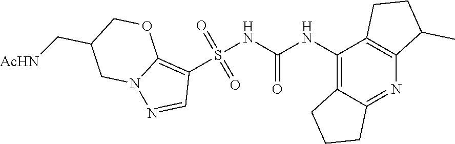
S(NC(NC1=C2C(=NC3=C1CCC3C)CCC2)=O)(C1=C2N(N=C1)CC(C[AcHN])CO2)(=O)=O
